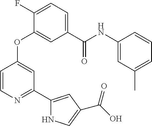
O(C1=CC(C2=CC(C(O)=O)=CN2)=NC=C1)C1=CC(C(NC2=CC(C)=CC=C2)=O)=CC=C1F
